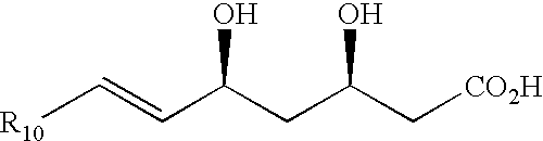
[R10]C=CC(CC(O)C[CO2H])O
